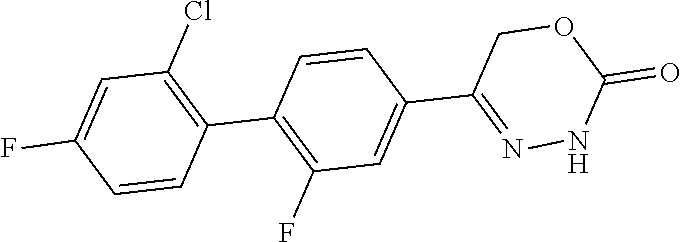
C1=C(F)C=CC(C2=C(F)C=C(C3=NNC(=O)OC3)C=C2)=C1Cl
